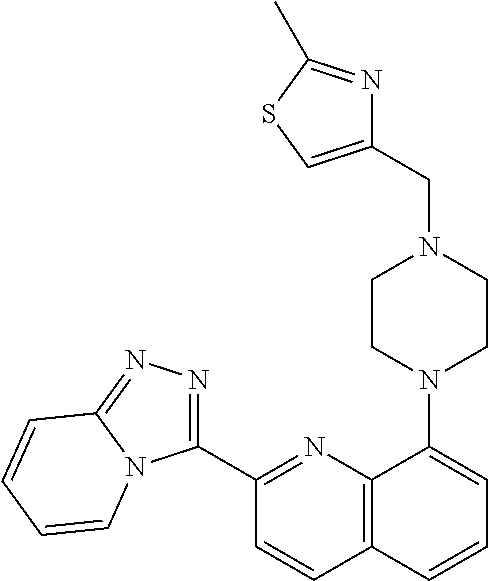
C1(C2=NN=C3N2C=CC=C3)=NC2=C(C=C1)C=CC=C2N1CCN(CC2=CSC(C)=N2)CC1
